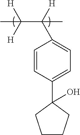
C1=CC(C2(O)CCCC2)=CC=C1C([H])(C([H])([H])C)C
